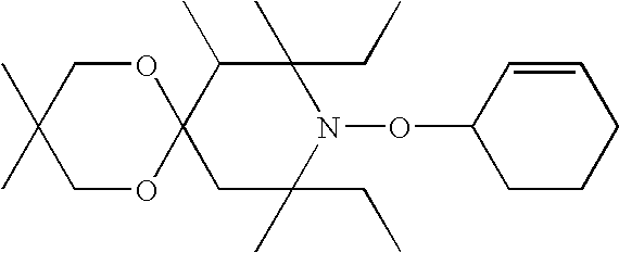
C1(CC)(C)C(C)C2(CC(CC)(C)N1OC1CCCC=C1)OCC(C)(C)CO2
